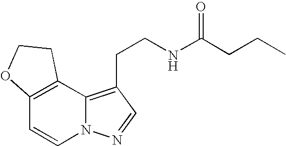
C12=C(C3=C(CCNC(CCC)=O)C=NN3C=C1)CCO2
